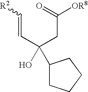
C(=CC(CC(=O)[OR8])(O)C1CCCC1)[R2]
